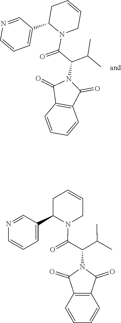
C1=NC=CC=C1C1CC=CCN1C(C(N1C(=O)C2=C(C1=O)C=CC=C2)C(C)C)=O.C1=NC=CC=C1C1CC=CCN1C(C(N1C(=O)C2=C(C1=O)C=CC=C2)C(C)C)=O
